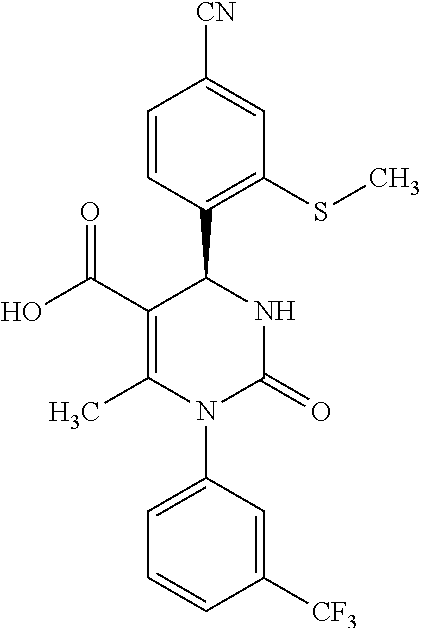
C1(C(O)=O)=C(C)N(C2=CC=CC([CF3])=C2)C(=O)NC1C1=C(SC)C=C([CN])C=C1
